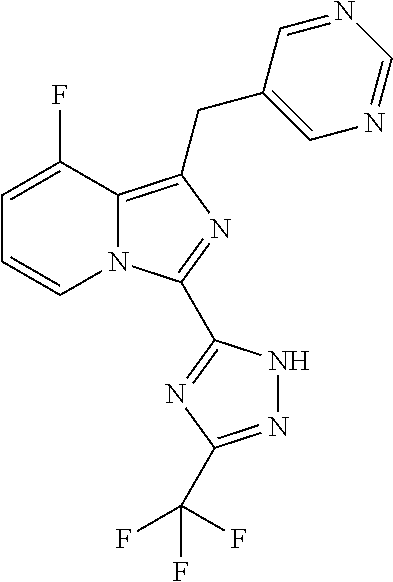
C1=C(F)C2=C(CC3=CN=CN=C3)N=C(C3=NC(C(F)(F)F)=NN3)N2C=C1
